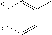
CC=C(C=CC)C
